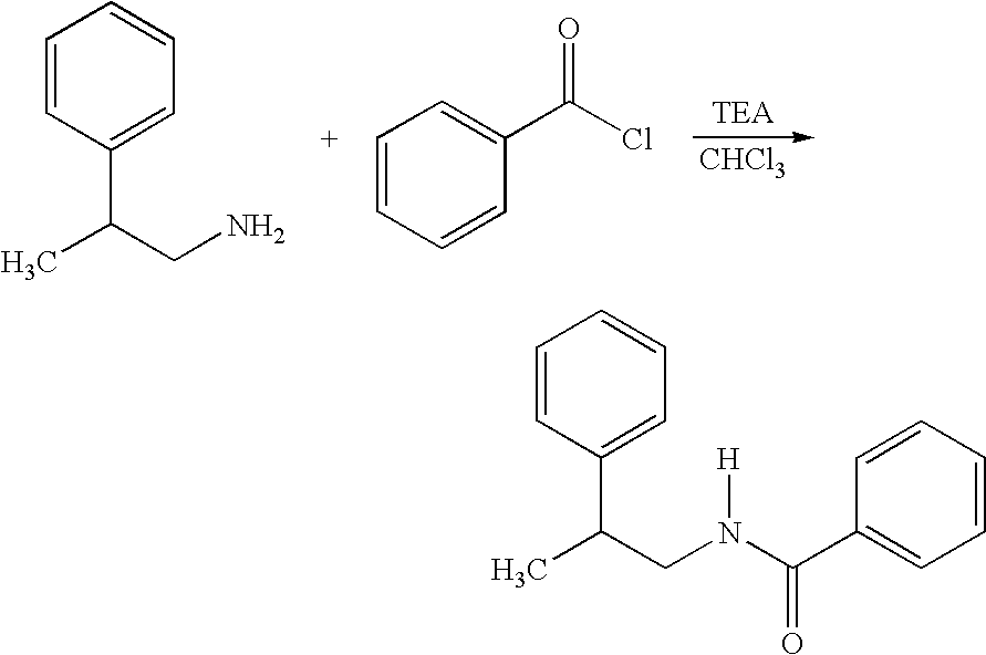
C1=CC(C(CN)C)=CC=C1.C1=CC=CC(C(Cl)=O)=C1.[CHCl3].C1=CC(C(CN(C(C2=CC=CC=C2)=O)[H])C)=CC=C1
